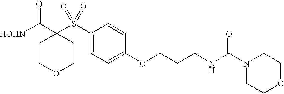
[HOHN]C(C1(S(C2=CC=C(OCCCNC(=O)N3CCOCC3)C=C2)(=O)=O)CCOCC1)=O
